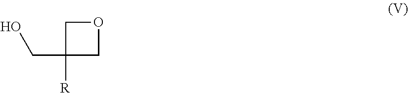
C1C([R])(CO)CO1
